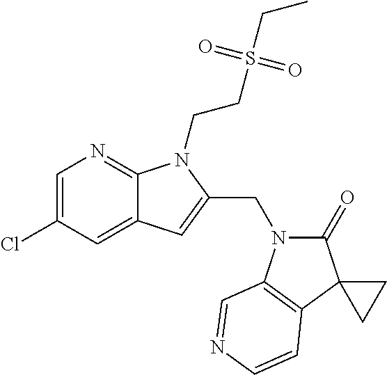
C1=C(Cl)C=C2C(=N1)N(CCS(CC)(=O)=O)C(CN1C(=O)C3(C4=C1C=NC=C4)CC3)=C2
